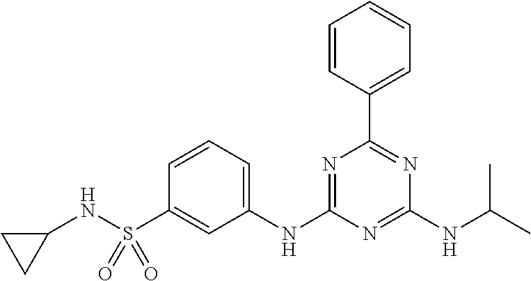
C1=CC(C2=NC(NC(C)C)=NC(NC3=CC=CC(S(NC4CC4)(=O)=O)=C3)=N2)=CC=C1
